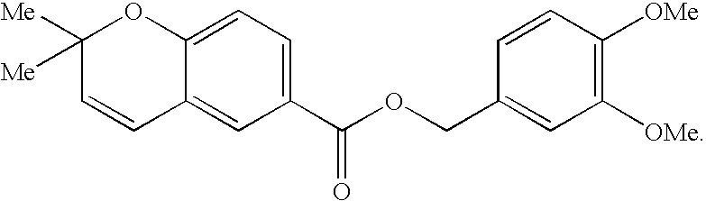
C1([Me])([Me])C=CC2=CC(C(OCC3=CC([OMe])=C([OMe])C=C3)=O)=CC=C2O1
